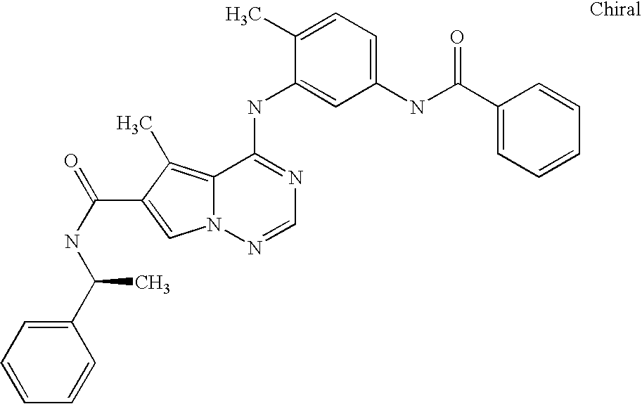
C1(C)=CC=C(NC(C2=CC=CC=C2)=O)C=C1NC1=NC=NN2C1=C(C)C(C(NC(C1=CC=CC=C1)C)=O)=C2
